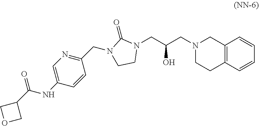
N1(CC(CN2CCC3=C(C2)C=CC=C3)O)C(=O)N(CC2=NC=C(NC(C3COC3)=O)C=C2)CC1
